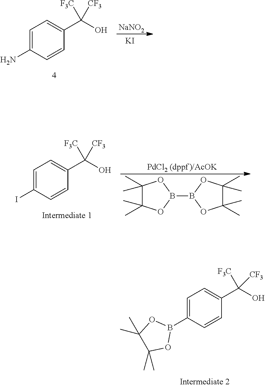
C1=C(N)C=CC(C(O)([F3C])[CF3])=C1.[NaNO2].[KI].C1=C(I)C=CC(C(O)([F3C])[CF3])=C1.[PdCl2 (dppf)/AcOK].C1(C)(C)C(C)(C)OB(B2OC(C)(C)C(C)(C)O2)O1.C1=C(B2OC(C)(C)C(C)(C)O2)C=CC(C(O)([F3C])[CF3])=C1
